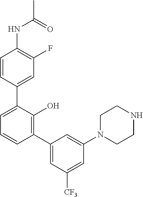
N(C1=C(F)C=C(C2=CC=CC(C3=CC([CF3])=CC(N4CCNCC4)=C3)=C2O)C=C1)C(C)=O
